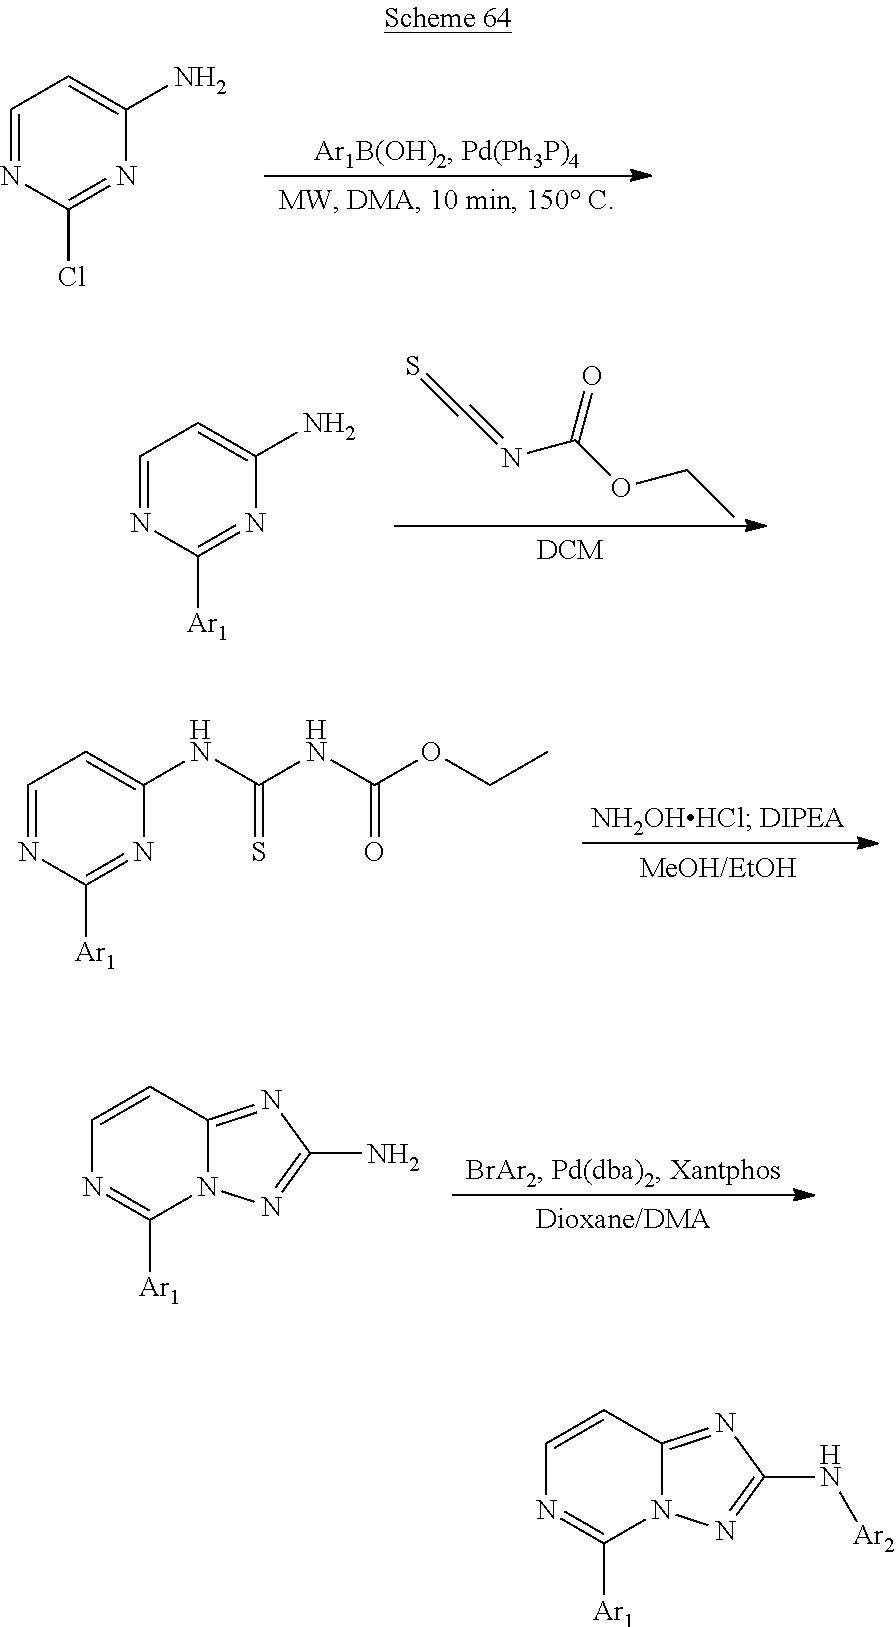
N12C(=NC(N)=N1)C=CN=C2[Ar1].C(=NC(OCC)=O)=S.C1=NC([Ar1])=NC(N)=C1.C1=NC([Ar1])=NC(NC(NC(=O)OCC)=S)=C1.C1=NC(Cl)=NC(N)=C1.N12C(=NC(N[Ar2])=N1)C=CN=C2[Ar1]
